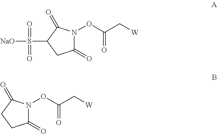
C1(=O)N(OC(C[W])=O)C(=O)C(S([NaO])(=O)=O)C1.C1(=O)N(OC(C[W])=O)C(=O)CC1
